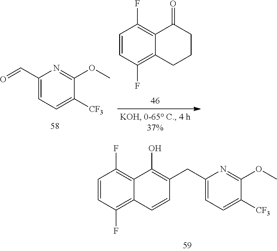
C1=CC(F)=C2C(=C1F)C(=O)CCC2.C1(C=O)=CC=C([CF3])C(OC)=N1.C1(CC2=C(O)C3=C(F)C=CC(F)=C3C=C2)=CC=C([CF3])C(OC)=N1
